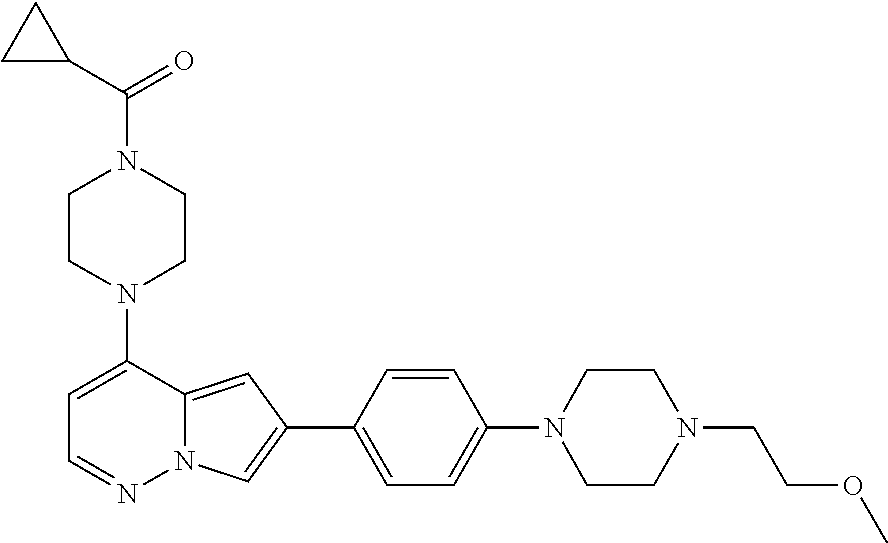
N1(C2=CC=NN3C2=CC(C2=CC=C(N4CCN(CCOC)CC4)C=C2)=C3)CCN(C(C2CC2)=O)CC1
